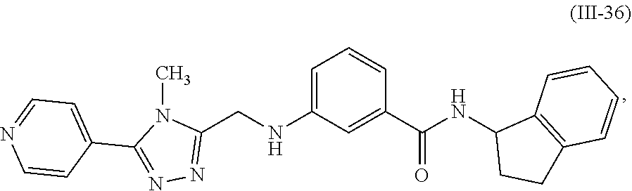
C1(CNC2=CC=CC(C(=O)NC3CCC4=C3C=CC=C4)=C2)=NN=C(C2=CC=NC=C2)N1C
